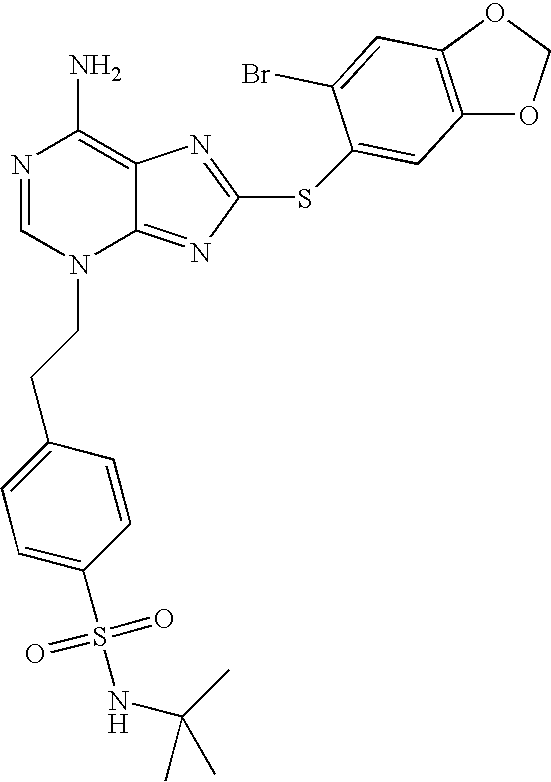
N1=CN(CCC2=CC=C(S(NC(C)(C)C)(=O)=O)C=C2)C2=NC(SC3=CC4=C(OCO4)C=C3Br)=NC2=C1N
